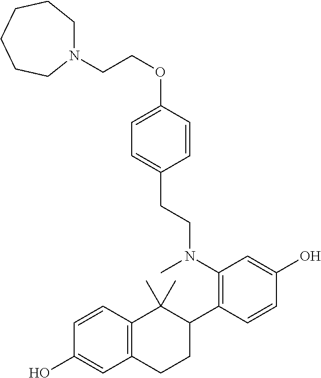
N1(CCOC2=CC=C(CCN(C3=C(C4C(C)(C)C5=C(CC4)C=C(O)C=C5)C=CC(O)=C3)C)C=C2)CCCCCC1
